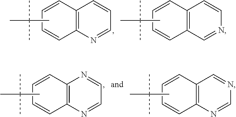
C12=C(N=CC=C1)C=CC=C2.CC(C)(C)C.C12=C(C=NC=C1)C=CC=C2.CC(C)(C)C.C12=C(N=CC=N1)C=CC=C2.CC(C)(C)C.C12=C(N=CN=C1)C=CC=C2.CC(C)(C)C
